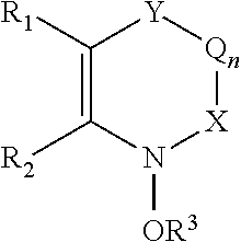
C1([R1])=C([R2])N([OR3])[X][Qn][Y]1
